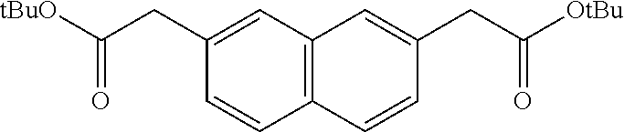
C1(CC([tBuO])=O)=CC2=C(C=C1)C=CC(CC([OtBu])=O)=C2
